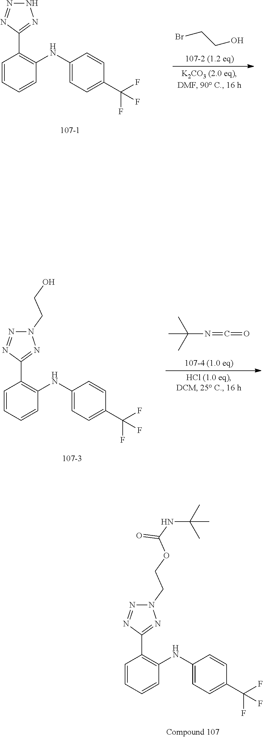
N1N=NC(C2=C(NC3=CC=C(C(F)(F)F)C=C3)C=CC=C2)=N1.BrCCO.CC(C)(N=C=O)C.N1(CCO)N=NC(C2=C(NC3=CC=C(C(F)(F)F)C=C3)C=CC=C2)=N1.N1(CCOC(NC(C)(C)C)=O)N=NC(C2=C(NC3=CC=C(C(F)(F)F)C=C3)C=CC=C2)=N1
